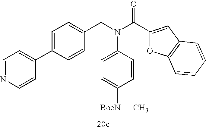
C1=NC=CC(C2=CC=C(CN(C(C3=CC4=C(O3)C=CC=C4)=O)C3=CC=C([BocN]C)C=C3)C=C2)=C1
